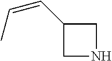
C1NCC1C=CC
